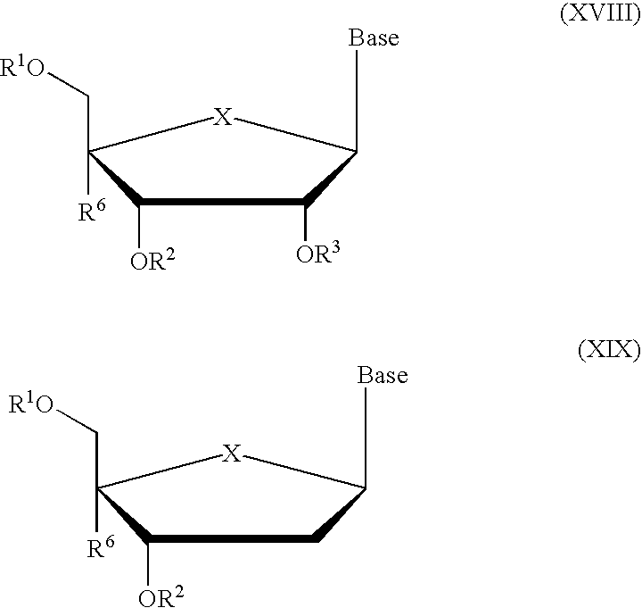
[Base]C1C([OR3])C([OR2])C(C[R1O])([R6])[X]1.[Base]C1CC([OR2])C(C[R1O])([R6])[X]1
